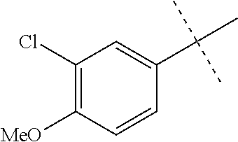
C1(Cl)=C([MeO])C=CC(C(C)(C)C)=C1
